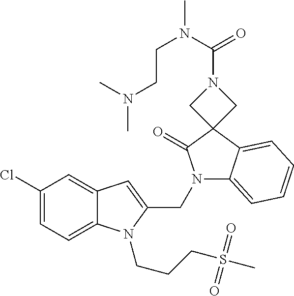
C1(Cl)=CC=C2C(=C1)C=C(CN1C3=CC=CC=C3C3(C1=O)CN(C(N(C)CCN(C)C)=O)C3)N2CCCS(C)(=O)=O
